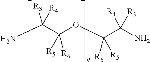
NC(C(OC(C(N)([R4])[R3])([R6])[R5])([R5])[R6])([R3])[R4]
